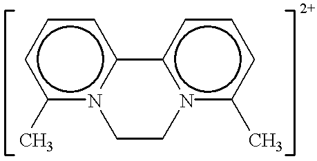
c1(C)n2c(ccc1)-c1n(c(C)ccc1)CC2
